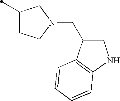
C1(C)CCN(CC2C3=C(NC2)C=CC=C3)C1
